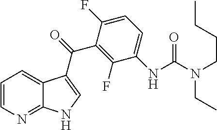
C1(F)=C(C(=O)C2=CNC3=NC=CC=C32)C(F)=CC=C1NC(N(CCCC)CC)=O
